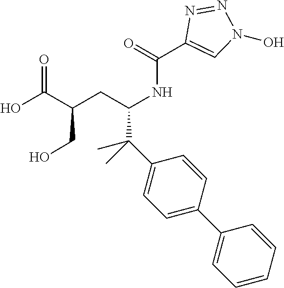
C(CC(C(C1=CC=C(C2=CC=CC=C2)C=C1)(C)C)NC(C1=CN(O)N=N1)=O)(C(O)=O)CO
